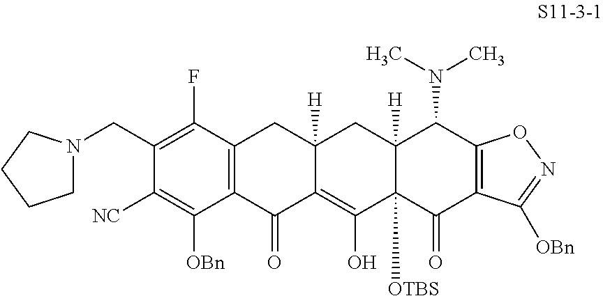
C12=C(C(F)=C(CN3CCCC3)C([NC])=C1[OBn])CC1([H])C(=C(O)C3([OTBS])C([H])(C1)C(N(C)C)C1=C(C3=O)C([OBn])=NO1)C2=O
